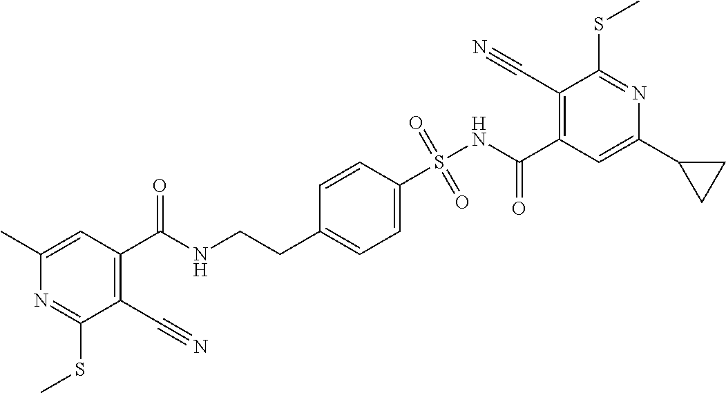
C1=CC(S(NC(C2=C(C#N)C(SC)=NC(C3CC3)=C2)=O)(=O)=O)=CC=C1CCNC(C1=C(C#N)C(SC)=NC(C)=C1)=O
